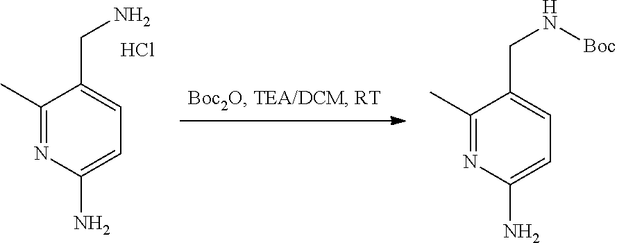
C1(C)=NC(N)=CC=C1CN.Cl.C1(C)=NC(N)=CC=C1CN[Boc]
